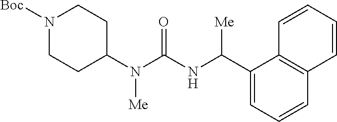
N1([Boc])CCC(N(C(=O)NC(C2=CC=CC3=C2C=CC=C3)[Me])[Me])CC1
